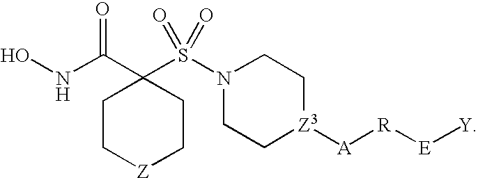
C1C[Z]CCC1(C(NO)=O)S(N1CC[Z3]([A][R][E][Y])CC1)(=O)=O
